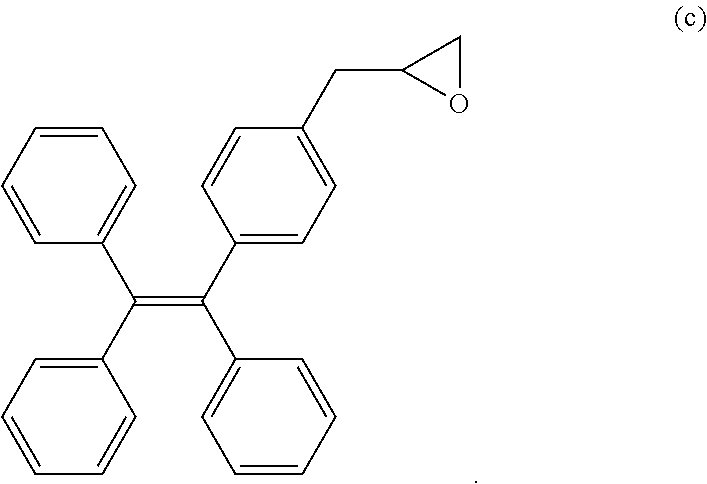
C1=CC=CC(C(=C(C2=CC=C(CC3OC3)C=C2)C2=CC=CC=C2)C2=CC=CC=C2)=C1
